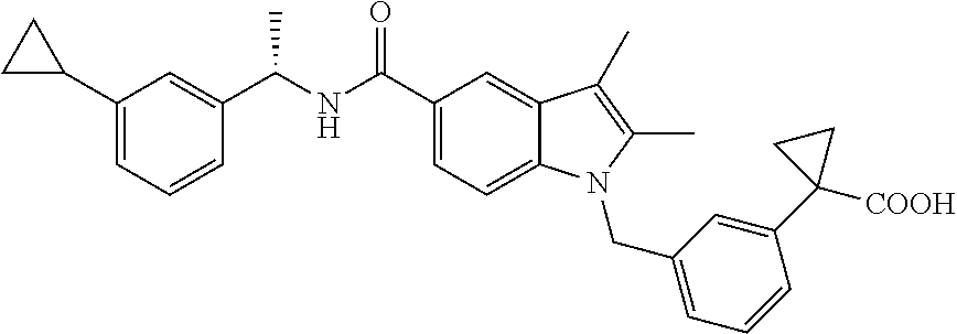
C1=CC=C(CN2C3=CC=C(C(NC(C4=CC(C5CC5)=CC=C4)C)=O)C=C3C(C)=C2C)C=C1C1([COOH])CC1
